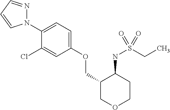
N1(C2=CC=C(OCC3COCCC3NS(CC)(=O)=O)C=C2Cl)N=CC=C1
